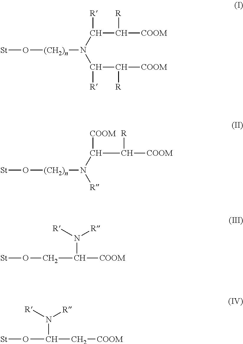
[St]O[(CH2)n]N(C([R])C([R])[COOM])C([R])C([COOM])[R].[St]O[(CH2)n]N([R])C([COOM])C([COOM])[R].[St]OCC(N([R])[R])[COOM].[St]OC(N([R])[R])C[COOM]
